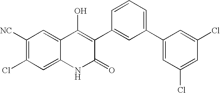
C1([NC])=C(Cl)C=C2C(=C1)C(O)=C(C1=CC(C3=CC(Cl)=CC(Cl)=C3)=CC=C1)C(=O)N2
